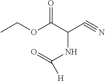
CCOC(C(C#N)NC(=O)[H])=O
